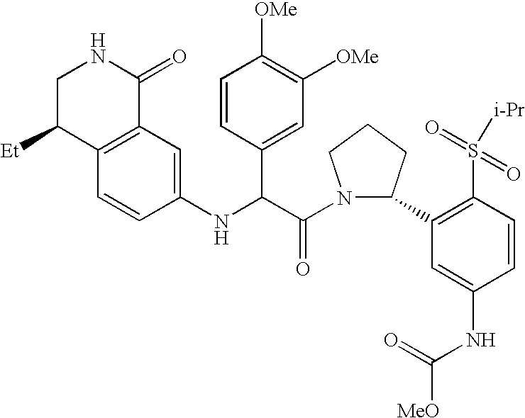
C1C([Et])C2=C(C(=O)N1)C=C(NC(C(N1C(C3=C(S([i-Pr])(=O)=O)C=CC(NC(=O)[MeO])=C3)CCC1)=O)C1=CC([OMe])=C([OMe])C=C1)C=C2
